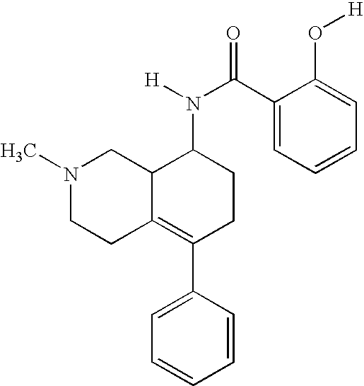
N1(C)CCC2=C(C3=CC=CC=C3)CCC(N([H])C(C3=CC=CC=C3O[H])=O)C2C1
